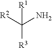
[R2]C(N)([R3])[R1]
